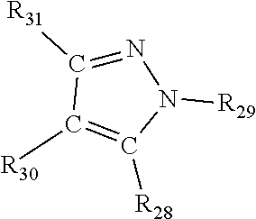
C1([R31])=NN([R29])C([R28])=C1[R30]
